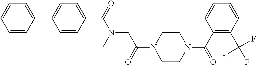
C1=CC(C2=CC=C(C(N(CC(N3CCN(C(C4=C(C(F)(F)F)C=CC=C4)=O)CC3)=O)C)=O)C=C2)=CC=C1
